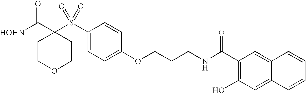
[HOHN]C(C1(S(C2=CC=C(OCCCNC(C3=C(O)C=C4C(=C3)C=CC=C4)=O)C=C2)(=O)=O)CCOCC1)=O
